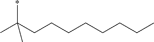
*C(CCCCCCCC)(C)C
